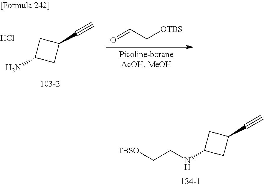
C1(C#C)CC(NCC[TBSO])C1.[134-1].O=CC[OTBS].C1(C#C)CC(N)C1.[103-2].Cl
